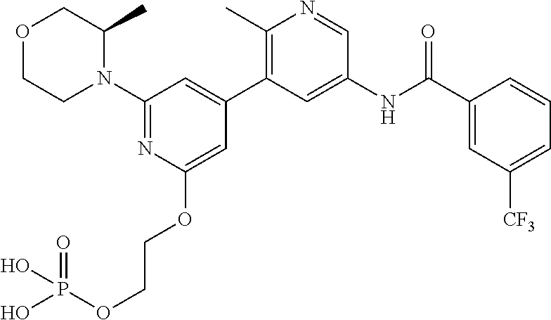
O1CCN(C2=NC(OCCOP(=O)(O)O)=CC(C3=C(C)N=CC(NC(C4=CC([CF3])=CC=C4)=O)=C3)=C2)C(C)C1
